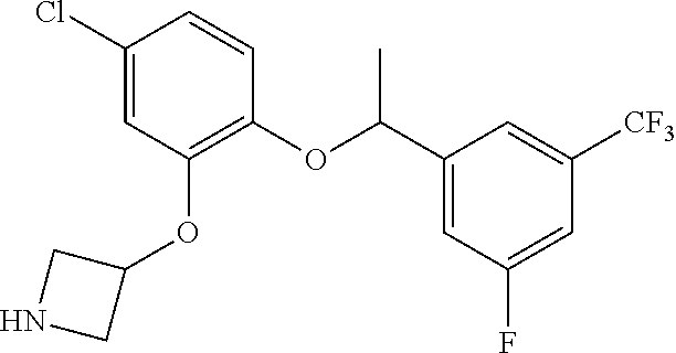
C(OC1=C(OC2CNC2)C=C(Cl)C=C1)(C1=CC(F)=CC([CF3])=C1)C
